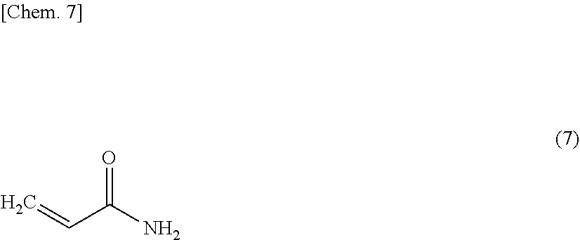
C(C=C)(N)=O
